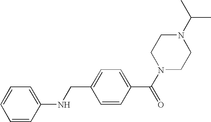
N1(C(C)C)CCN(C(C2=CC=C(CNC3=CC=CC=C3)C=C2)=O)CC1
